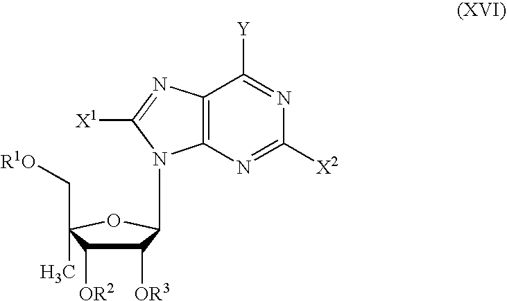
C1([OR3])C([OR2])C(C[R1O])(C)OC1N1C2=C(N=C1[X1])C([Y])=NC([X2])=N2
